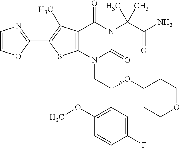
C12=C(C(C)=C(C3=NC=CO3)S1)C(=O)N(C(C(=O)N)(C)C)C(=O)N2CC(C1=C(OC)C=CC(F)=C1)OC1CCOCC1
